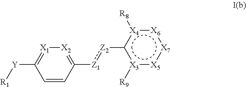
C1([Y][R1])=[X1][X2]=C([Z1]:[Z2]-c2[X3]([R9]):[X5]:[X7]:[X6]:[X4]2[R8])C=C1
